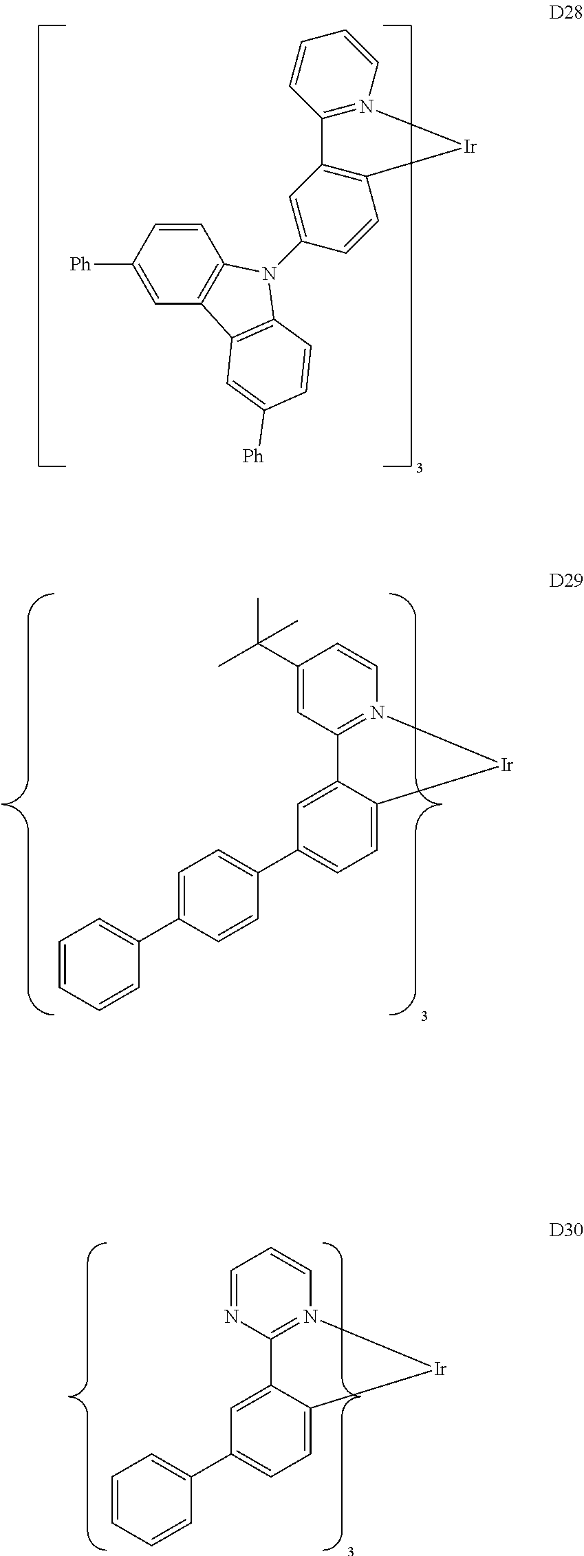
C1=C([Ph])C=CC2=C1C1=C(C=CC([Ph])=C1)N2C1=CC2=C(C=C1)[Ir]N1=C2C=CC=C1.C1(C(C)(C)C)=CC2=N(C=C1)[Ir]C1=CC=C(C3=CC=C(C4=CC=CC=C4)C=C3)C=C21.C1=NC2=N(C=C1)[Ir]C1=CC=C(C3=CC=CC=C3)C=C21
